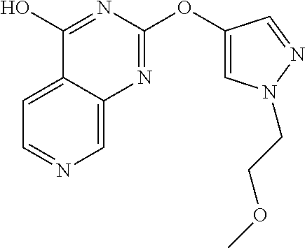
C1=C2C(=CN=C1)N=C(OC1=CN(CCOC)N=C1)N=C2O
